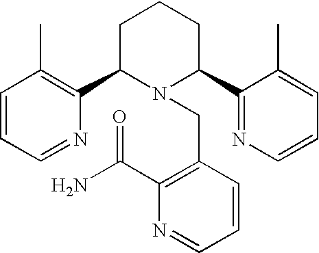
C1=CC=NC(C2N(CC3=C(C(N)=O)N=CC=C3)C(C3=NC=CC=C3C)CCC2)=C1C
